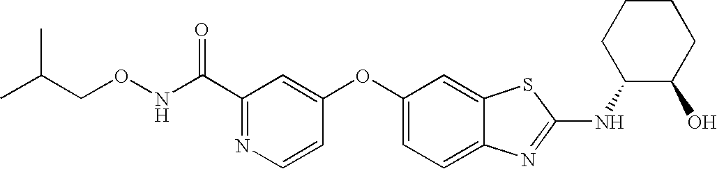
N1=C(C(NOCC(C)C)=O)C=C(OC2=CC=C3C(=C2)SC(NC2C(O)CCCC2)=N3)C=C1
